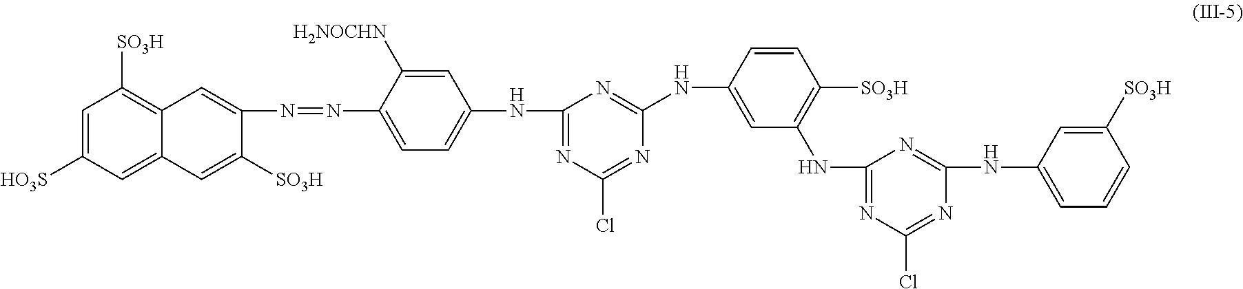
C1=C([HO3S])C=C2C(=C1[SO3H])C=C(N=NC1=CC=C(NC3=NC(Cl)=NC(NC4=CC(NC5=NC(Cl)=NC(NC6=CC=CC([SO3H])=C6)=N5)=C([SO3H])C=C4)=N3)C=C1[H2NOCHN])C([SO3H])=C2
